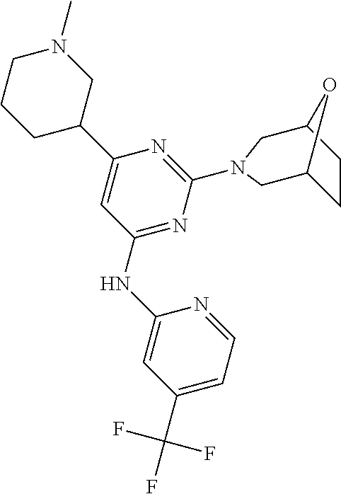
N1(C)CCCC(C2=CC(NC3=CC(C(F)(F)F)=CC=N3)=NC(N3CC4CCC(C3)O4)=N2)C1
